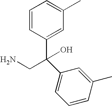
C1=CC(C(CN)(O)C2=CC=CC(C)=C2)=CC(C)=C1
